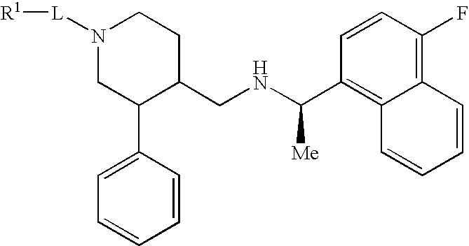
C12=C(C(NCC3CCN([L][R1])CC3C3=CC=CC=C3)[Me])C=CC(F)=C1C=CC=C2
